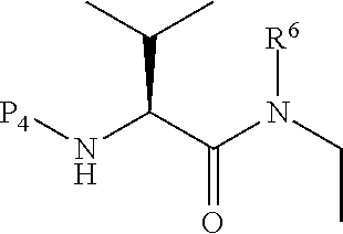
N(C(=O)C(C(C)C)N[P4])(CC)[R6]
